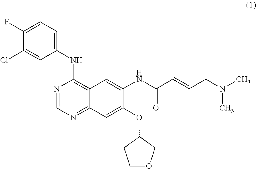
C1(NC2=C3C(=NC=N2)C=C(OC2COCC2)C(NC(C=CCN(C)C)=O)=C3)=CC=C(F)C(Cl)=C1
